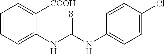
C1(NC(NC2=CC=C(Cl)C=C2)=S)=CC=CC=C1[COOH]
